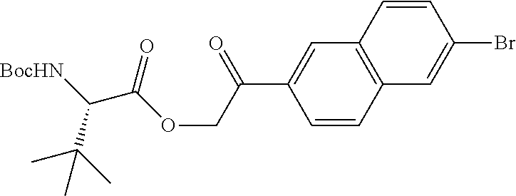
C1=CC2=C(C=C1C(=O)COC(=O)C(C(C)(C)C)[BocHN])C=CC(Br)=C2
